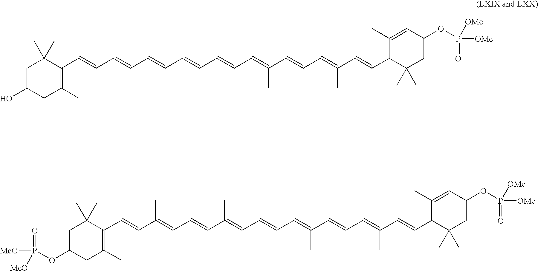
OC1CC(C)=C(C=CC(=CC=CC(=CC=CC=C(C=CC=C(C=CC2C(C)(C)CC(OP([OMe])(=O)[OMe])C=C2C)C)C)C)C)C(C)(C)C1.P(OC1CC(C)=C(C=CC(=CC=CC(=CC=CC=C(C=CC=C(C=CC2C(C)(C)CC(OP([OMe])(=O)[OMe])C=C2C)C)C)C)C)C(C)(C)C1)(=O)([MeO])[MeO]
